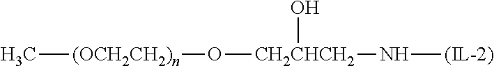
C[(OCH2CH2)n]O[CH2CHCH2](N[(IL-2)])O
